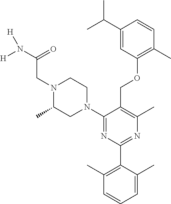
C1(C(C)C)=CC(OCC2=C(C)N=C(C3=C(C)C=CC=C3C)N=C2N2CCN(CC(=O)N([H])[H])C(C)C2)=C(C)C=C1
